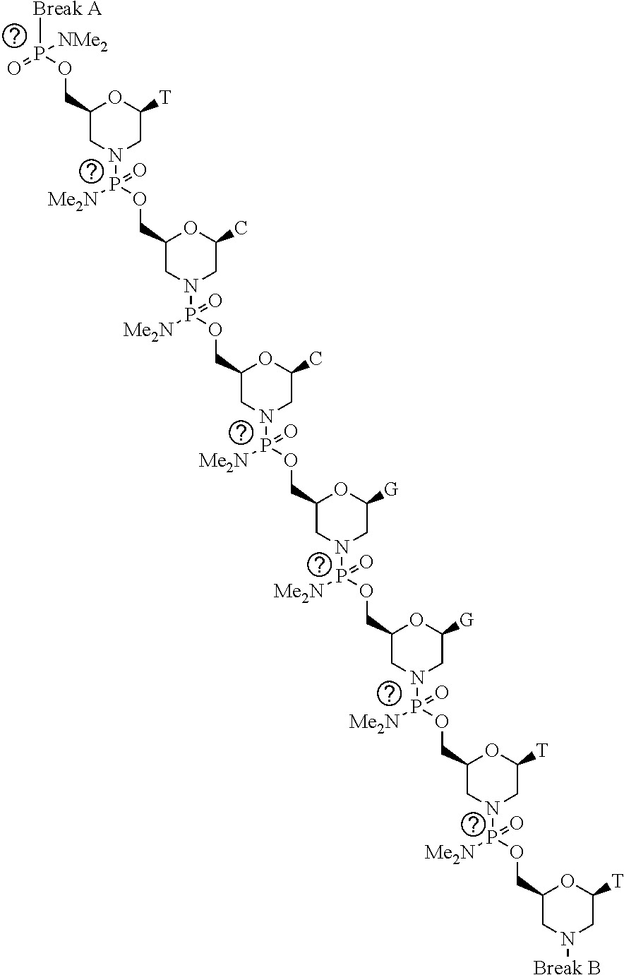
[Break A]P(OCC1CN(P(OCC2CN(P(OCC3CN(P(OCC4CN(P(OCC5CN(P(OCC6CN(P(OCC7CN([Break B])CC([T])O7)([Me2N])=O)CC([T])O6)([Me2N])=O)CC([G])O5)([Me2N])=O)CC([G])O4)([Me2N])=O)CC(C)O3)([Me2N])=O)CC(C)O2)([Me2N])=O)CC([T])O1)(=O)[NMe2]
